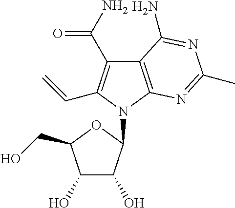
C1(O)C(O)C(N2C(C=C)=C(C(N)=O)C3=C2N=C(C)N=C3N)OC1CO
